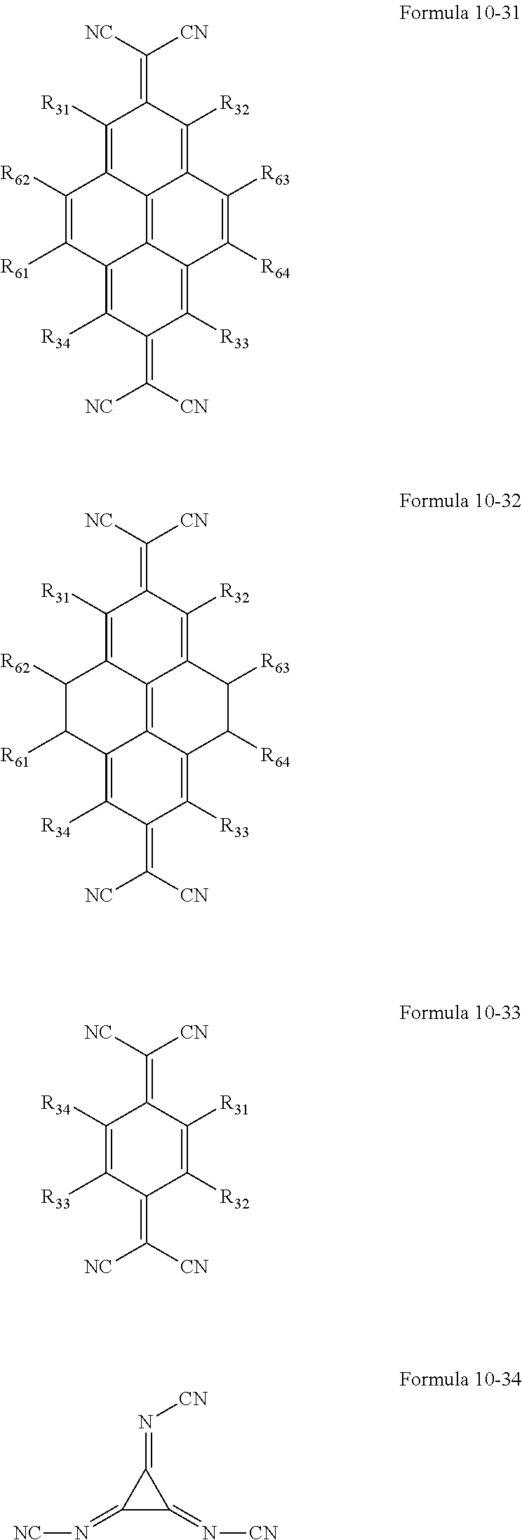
C1([R31])=C2C3=C4C(=C([R34])C(=C([CN])[NC])C([R33])=C4C([R64])=C([R63])C3=C([R32])C1=C([NC])[CN])C([R61])=C2[R62].C1([R31])=C2C3=C4C(=C([R34])C(=C([CN])[NC])C([R33])=C4C([R64])C([R63])C3=C([R32])C1=C([NC])[CN])C([R61])C2[R62].C1([R34])=C([R33])C(=C([CN])[NC])C([R32])=C([R31])C1=C([NC])[CN].C1(=N[NC])C(=N[CN])C1=N[CN]
